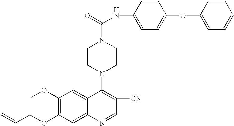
C1(OC)=C(OCC=C)C=C2C(=C1)C(N1CCN(C(=O)NC3=CC=C(OC4=CC=CC=C4)C=C3)CC1)=C([CN])C=N2
